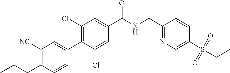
C1(CNC(C2=CC(Cl)=C(C3=CC([NC])=C(CC(C)C)C=C3)C(Cl)=C2)=O)=NC=C(S(CC)(=O)=O)C=C1
